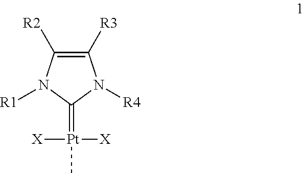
C1([R3])=C([R2])N([R1])C(=[Pt](C)([X])[X])N1[R4]
